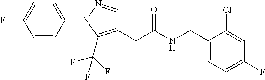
C1=CC(N2C(C(F)(F)F)=C(CC(NCC3=CC=C(F)C=C3Cl)=O)C=N2)=CC=C1F
